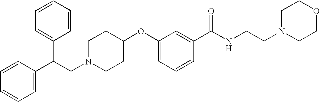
C1N(CC(C2=CC=CC=C2)C2=CC=CC=C2)CCC(OC2=CC=CC(C(NCCN3CCOCC3)=O)=C2)C1
